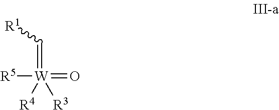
C(=[W]([R3])(=O)([R5])[R4])[R1]
